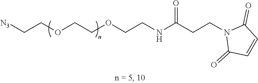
C(CNC(CCN1C(=O)C=CC1=O)=O)OCCOCC[N3]
